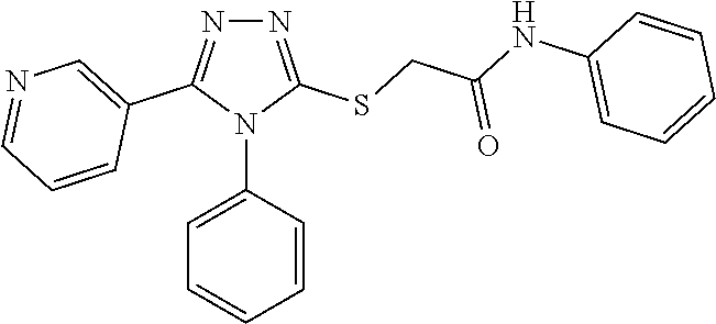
N1=C(SCC(NC2=CC=CC=C2)=O)N(C2=CC=CC=C2)C(C2=CN=CC=C2)=N1
